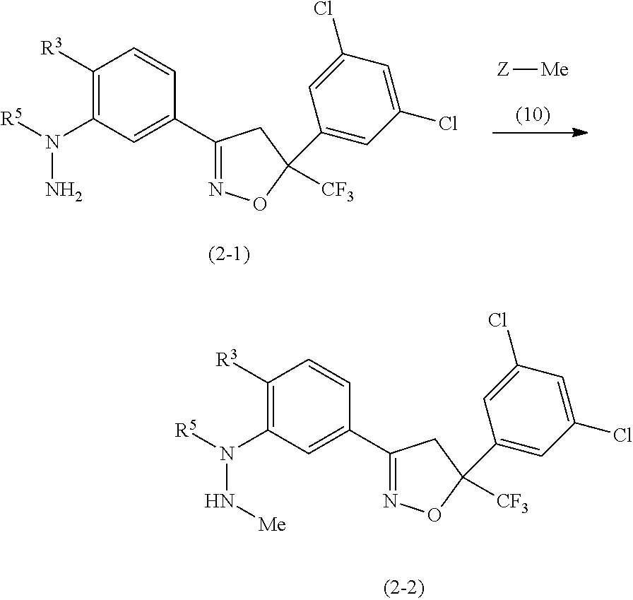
[Z][Me].C1([R3])=C(N([R5])N)C=C(C2=NOC(C3=CC(Cl)=CC(Cl)=C3)([CF3])C2)C=C1.C1([R3])=C(N([R5])N[Me])C=C(C2=NOC(C3=CC(Cl)=CC(Cl)=C3)([CF3])C2)C=C1
